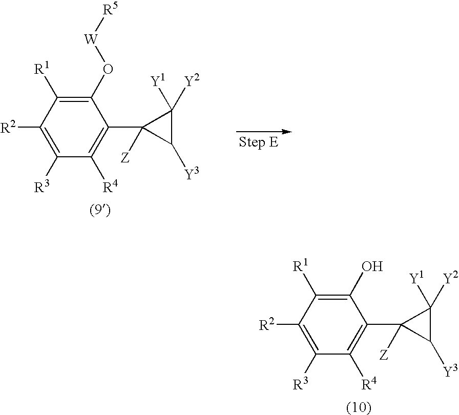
C1([R3])=C([R2])C([R1])=C(O)C(C2([Z])C([Y3])C2([Y1])[Y2])=C1[R4].C1([R3])=C([R2])C([R1])=C(O[W][R5])C(C2([Z])C([Y3])C2([Y1])[Y2])=C1[R4]
